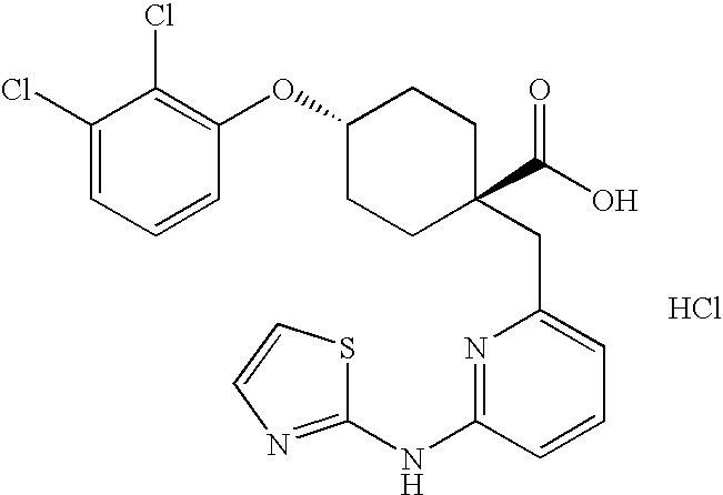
C1(Cl)=CC=CC(OC2CCC(C(O)=O)(CC3=CC=CC(NC4=NC=CS4)=N3)CC2)=C1Cl.Cl
